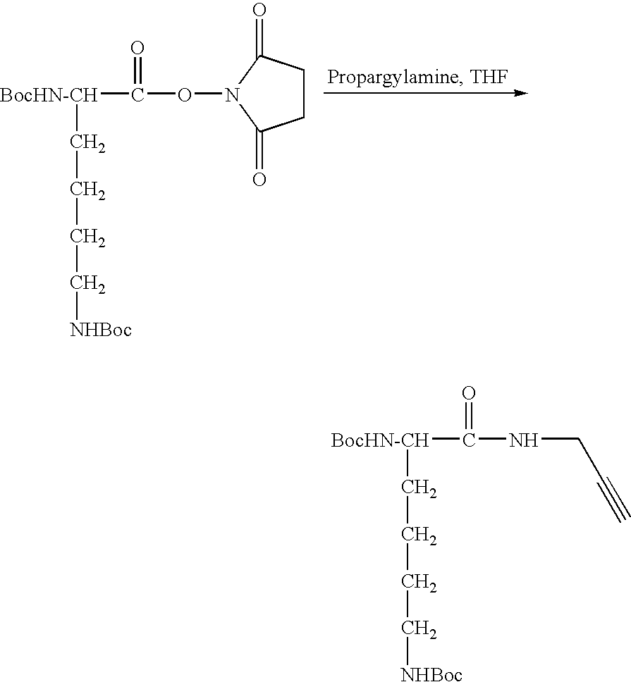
[BocHN-CH](C(=O)ON1C(=O)CCC1=O)CCCC[NHBoc].[BocHN-CH](C(=O)NCC#C)CCCC[NHBoc]
